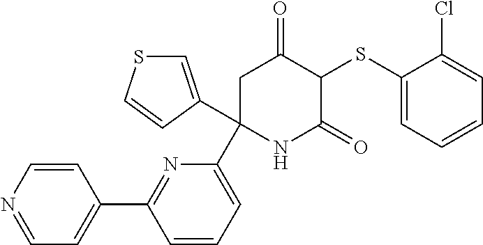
C1(SC2C(=O)CC(C3=CC=CC(C4=CC=NC=C4)=N3)(C3=CSC=C3)NC2=O)=CC=CC=C1Cl
